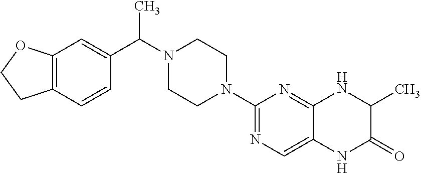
C12=C(C=CC(C(N3CCN(C4=NC=C5C(=N4)NC(C)C(=O)N5)CC3)C)=C1)CCO2
